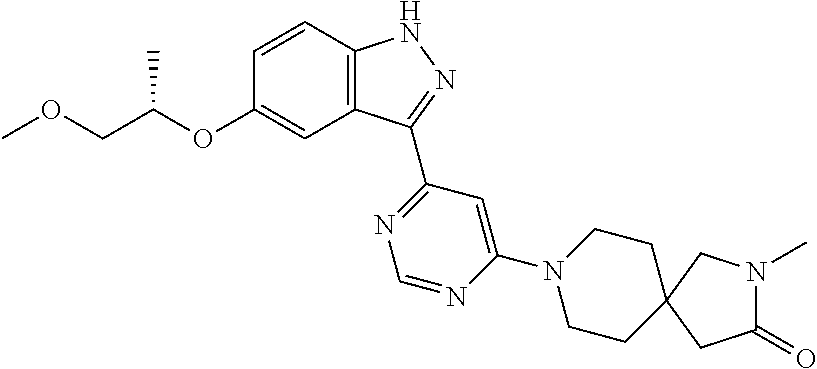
C12=C(C=CC(OC(COC)C)=C1)NN=C2C1=NC=NC(N2CCC3(CC2)CN(C)C(=O)C3)=C1
